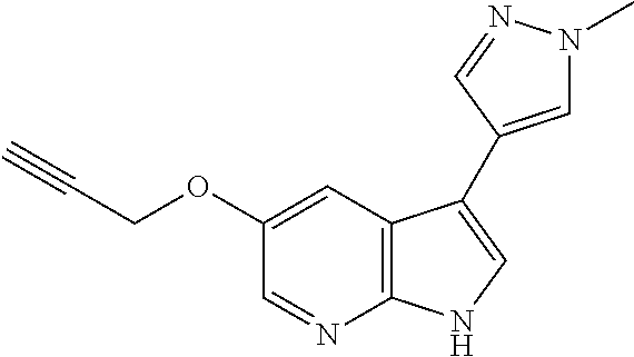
C1=NC2=C(C=C1OCC#C)C(C1=CN(C)N=C1)=CN2
